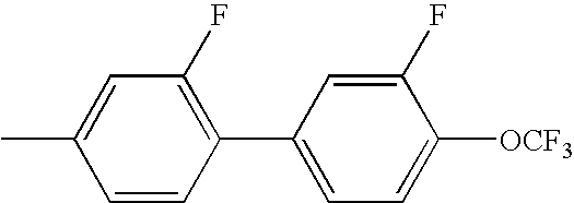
C1(C)=CC(F)=C(C2=CC=C([OCF3])C(F)=C2)C=C1
